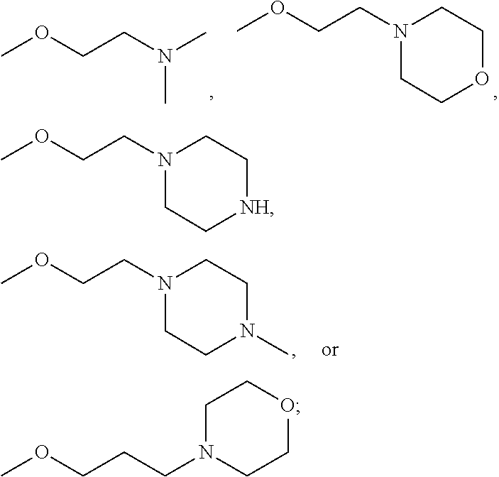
COCCN1CC[NH]CC1.COCCCN1CCOCC1.COCCN1CCOCC1.COCCN(C)C.COCCN1CCN(C)CC1
